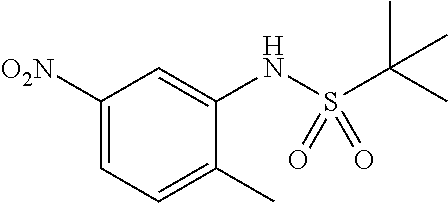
C1([O2N])=CC=C(C)C(NS(C(C)(C)C)(=O)=O)=C1
